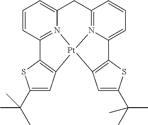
N12=C3C=CC=C1C1=C(C=C(C(C)(C)C)S1)[Pt]21N2=C(C=CC=C2C3)C2=C1C=C(C(C)(C)C)S2
